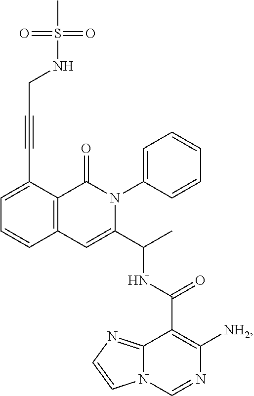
C1=C(C#CCNS(=O)(=O)C)C2=C(C=C1)C=C(C(C)NC(=O)C1=C([NH2])N=CN3C1=NC=C3)N(C1=CC=CC=C1)C2=O
